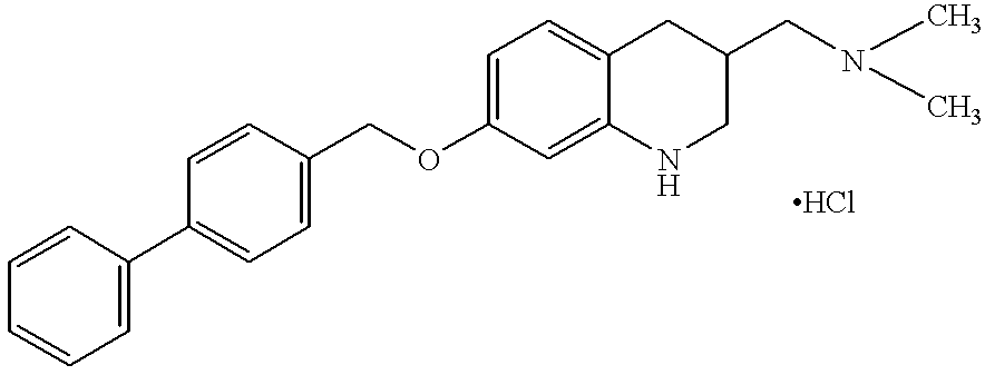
C1=CC(C2=CC=C(COC3=CC=C4C(=C3)NCC(CN(C)C)C4)C=C2)=CC=C1
